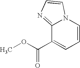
C12=NC=CN1C=CC=C2C(OC)=O
